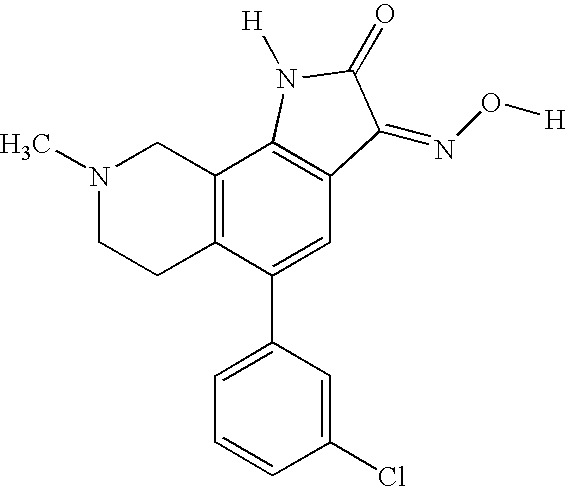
N1(C)CCC2=C(C1)C1=C(C=C2C2=CC=CC(Cl)=C2)C(=NO[H])C(=O)N1[H]
